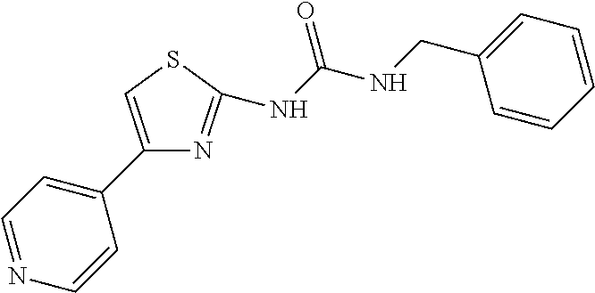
N(C(NCC1=CC=CC=C1)=O)C1=NC(C2=CC=NC=C2)=CS1
